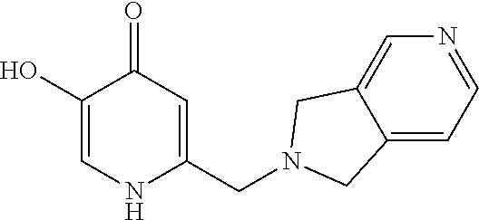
C1(O)=CNC(CN2CC3=CN=CC=C3C2)=CC1=O
